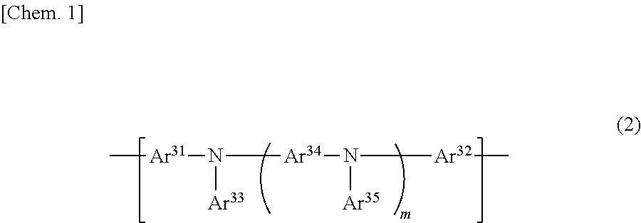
C[Ar31]N([Ar33])[Ar34]N([Ar35])[Ar32]C
